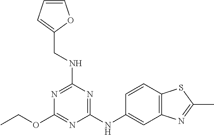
C(OC1=NC(NC2=CC3=C(C=C2)SC(C)=N3)=NC(NCC2=CC=CO2)=N1)C
